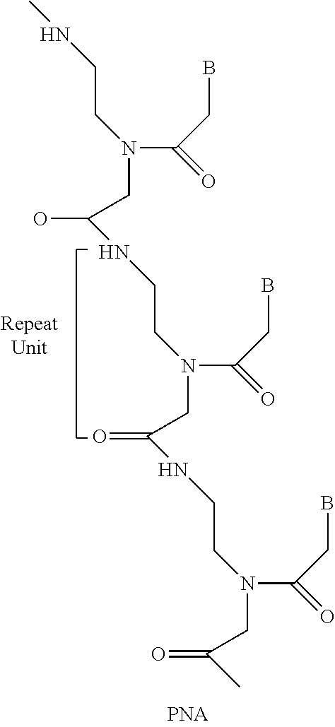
N(C(CB)=O)(CCNC)CC(O)NCCN(C(CB)=O)CC(=O)NCCN(C(CB)=O)CC(=O)C
